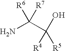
NC(C(O)([R4])[R5])([R6])[R7]
